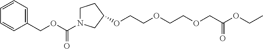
C1=CC=C(COC(N2CCC(OCCOCCOCC(OCC)=O)C2)=O)C=C1
